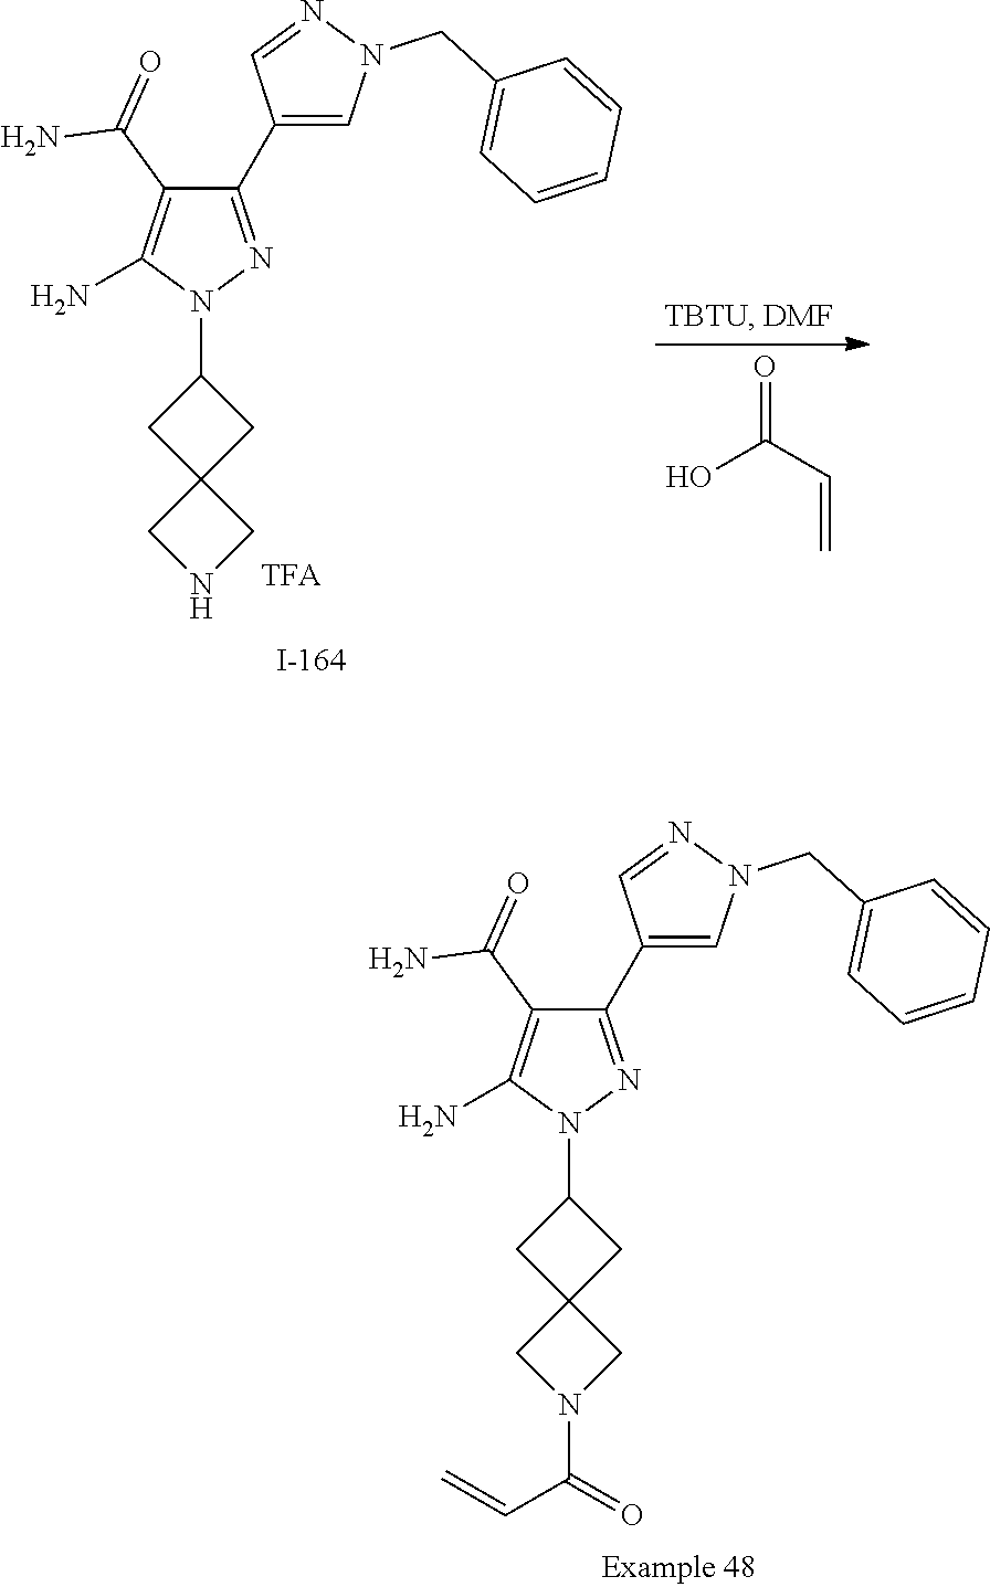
O=C(C=C)O.C1(C2=CN(CC3=CC=CC=C3)N=C2)=NN(C2CC3(C2)CNC3)C(N)=C1C(=O)N.C1(C2=CN(CC3=CC=CC=C3)N=C2)=NN(C2CC3(C2)CN(C(C=C)=O)C3)C(N)=C1C(=O)N
